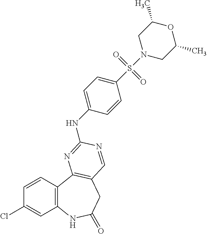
C1(Cl)=CC2=C(C=C1)C1=C(CC(=O)N2)C=NC(NC2=CC=C(S(=O)(=O)N3CC(C)OC(C)C3)C=C2)=N1
